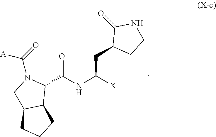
C1(C(NC([X])CC2CCNC2=O)=O)N(C(=O)[A])CC2C1CCC2
